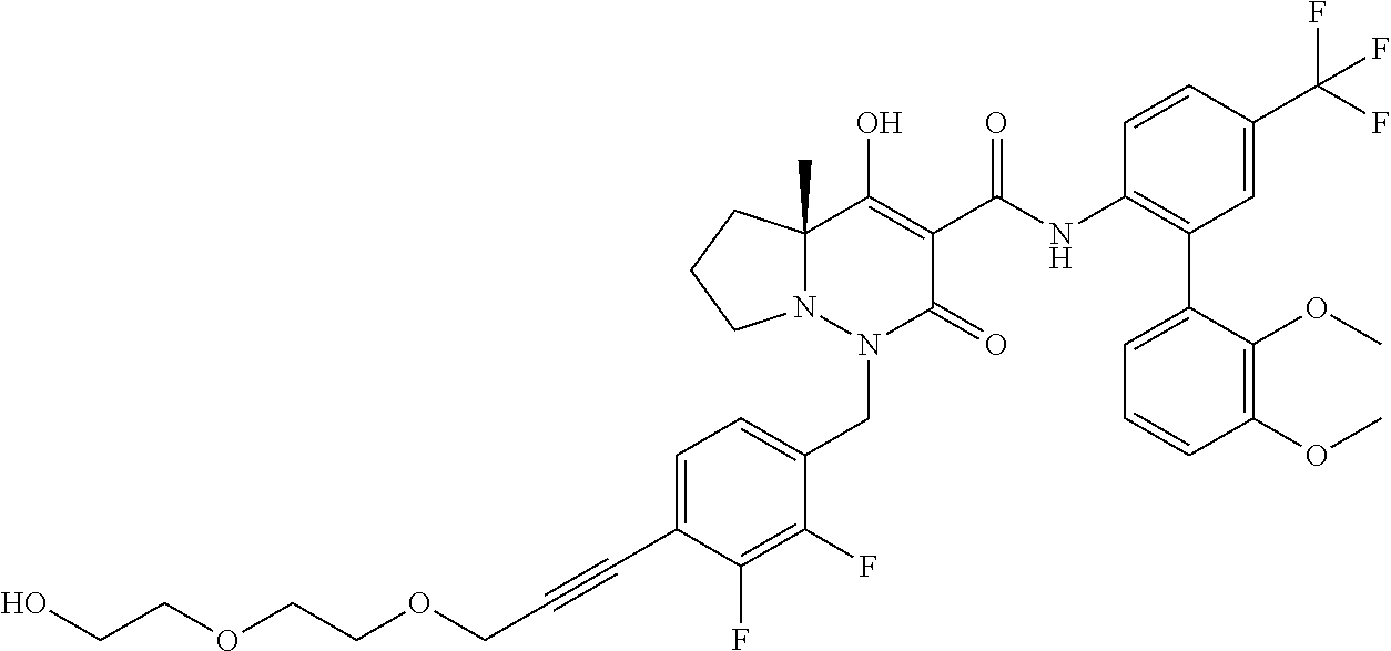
C1=C(C#CCOCCOCCO)C(F)=C(F)C(CN2C(=O)C(C(=O)NC3=C(C4=CC=CC(OC)=C4OC)C=C(C(F)(F)F)C=C3)=C(O)C3(C)N2CCC3)=C1
